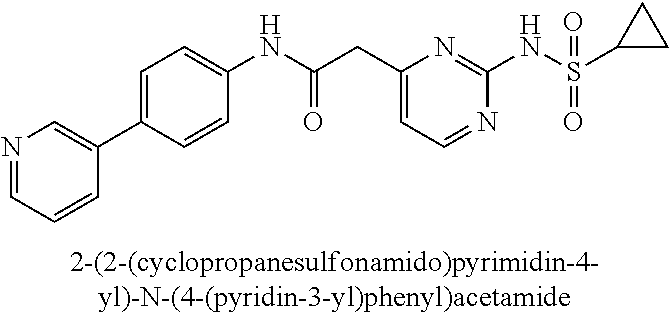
N1=CC=C(CC(NC2=CC=C(C3=CN=CC=C3)C=C2)=O)N=C1NS(=O)(=O)C1CC1
